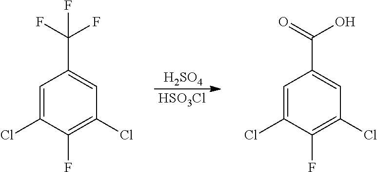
C1=C(Cl)C(F)=C(Cl)C=C1C(F)(F)F.[H2SO4].[HSO3Cl].C1=C(Cl)C(F)=C(Cl)C=C1C(=O)O
